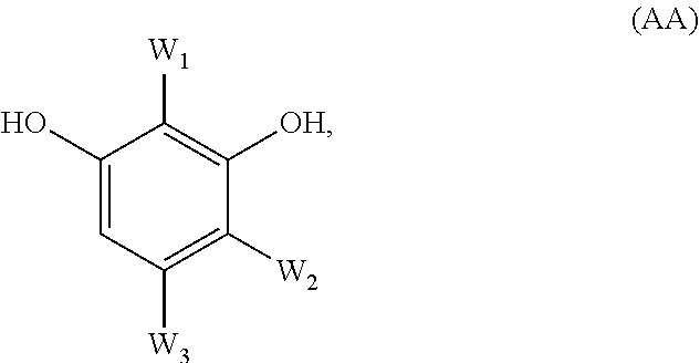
C1(O)=CC([W3])=C([W2])C([OH])=C1[W1]
